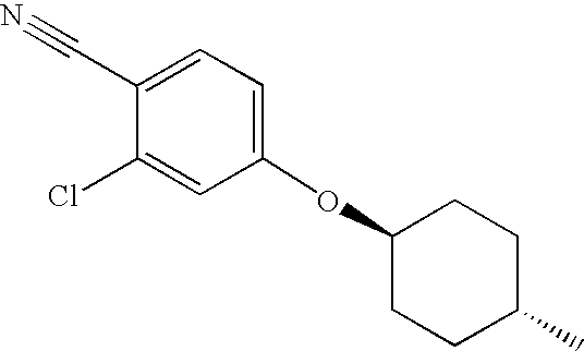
C1(OC2=CC=C(C#N)C(Cl)=C2)CCC(C)CC1
